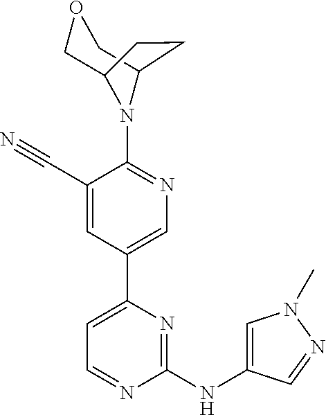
C1(N2C3COCC2CC3)=NC=C(C2=CC=NC(NC3=CN(C)N=C3)=N2)C=C1C#N
